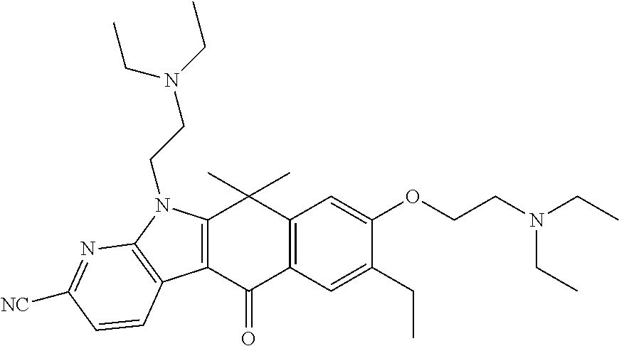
C12=C(C(=O)C3=C(C1(C)C)C=C(OCCN(CC)CC)C(CC)=C3)C1=C(N2CCN(CC)CC)N=C([NC])C=C1
